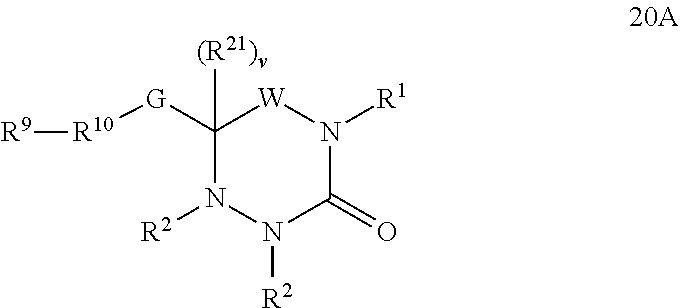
[R10]([G]C1([(R21)v])N([R2])N([R2])C(=O)N([R1])[W]1)[R9]
